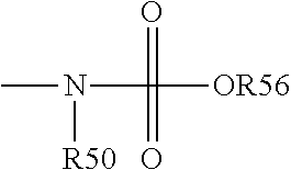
CN([R50])C(=O)(=O)[OR56]
